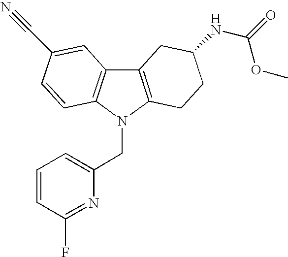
C1=CC(F)=NC(CN2C3=C(C4=C2C=CC(C#N)=C4)CC(NC(OC)=O)CC3)=C1
